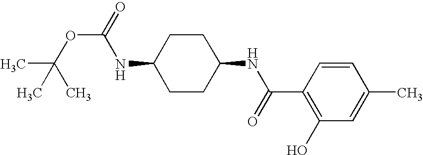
C1=CC(C(=O)NC2CCC(NC(OC(C)(C)C)=O)CC2)=C(O)C=C1C
